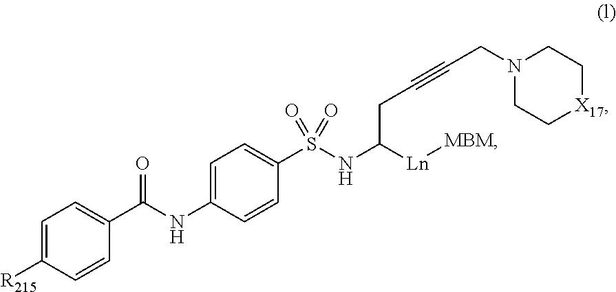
C1=C(NC(=O)C2=CC=C([R215])C=C2)C=CC(S(NC([Ln][MBM])CC#CCN2CC[X17]CC2)(=O)=O)=C1
